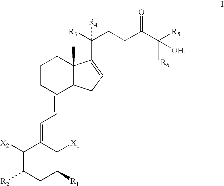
C1CC(=CC=C2C([X2])C([R2])CC([R1])C2[X1])C2C(C)(C1)C(C([R3])([R4])CCC(C([R5])([OH])C)=O)=CC2
